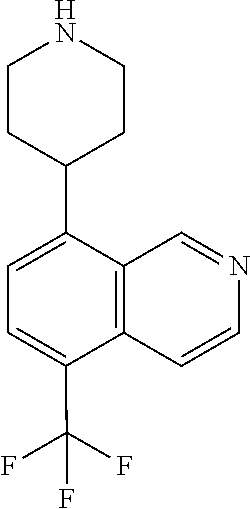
C1=C(C(F)(F)F)C2=C(C(C3CCNCC3)=C1)C=NC=C2
